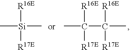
CC(C(C)([R16E])[R17E])([R16E])[R17E].C[Si]([R16E])(C)[R17E]
